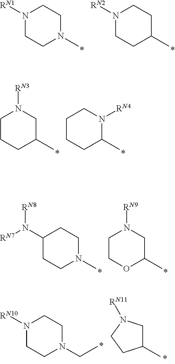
N1([RN1])CCN(C)CC1.N1([RN2])CCC(C)CC1.C1CCC(C)CN1[RN3].C1CCC(C)N([RN4])C1.C1(N([RN7])[RN8])CCN(C)CC1.C1COC(C)CN1[RN9].N1([RN10])CCN(CC)CC1.C1(C)CN([RN11])CC1
